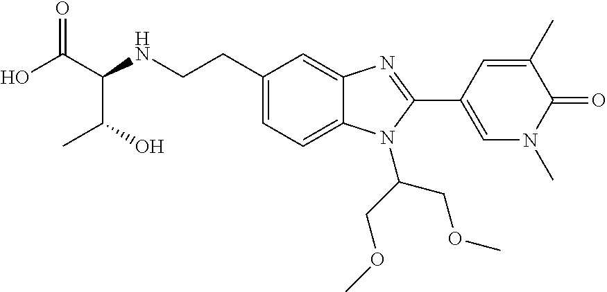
C1(CCNC(C(O)=O)C(O)C)=CC=C2C(=C1)N=C(C1=CN(C)C(=O)C(C)=C1)N2C(COC)COC
